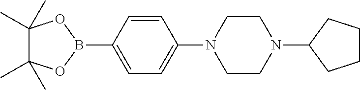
C1(C)(C)C(C)(C)OB(C2=CC=C(N3CCN(C4CCCC4)CC3)C=C2)O1
